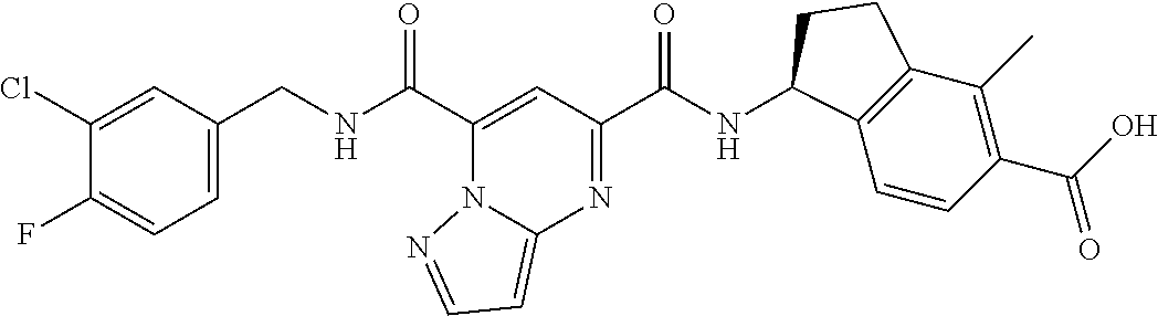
C1=C(CNC(=O)C2=CC(C(NC3C4=C(C(C)=C(C(O)=O)C=C4)CC3)=O)=NC3=CC=NN32)C=C(Cl)C(F)=C1
